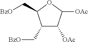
C1(C[BzO])C([OAc])C([OAc])OC1C[BzO]
